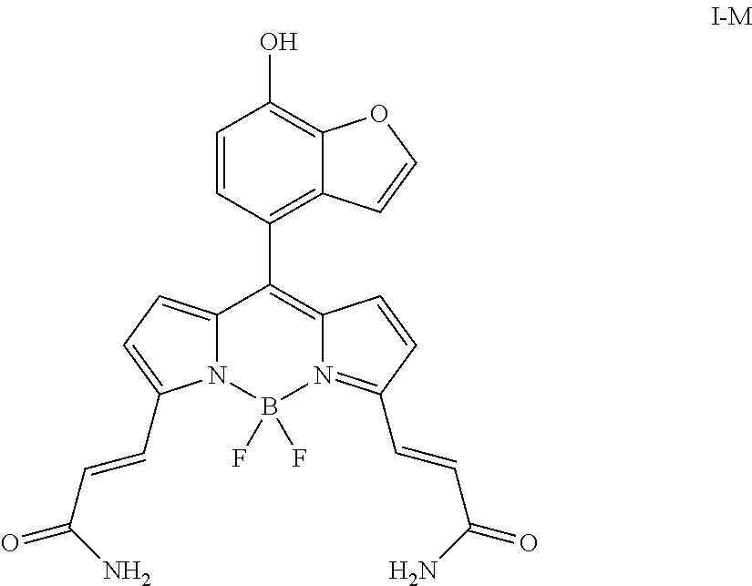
C1=CC(C2=C3N(=C(C=CC(=O)N)C=C3)B(F)(F)N3C2=CC=C3C=CC(=O)N)=C2C(=C1O)OC=C2
